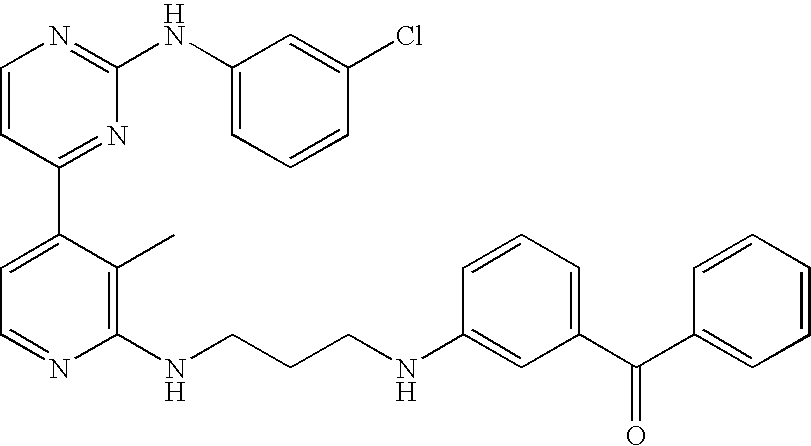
C1=CC(C2=CC=NC(NCCCNC3=CC(C(C4=CC=CC=C4)=O)=CC=C3)=C2C)=NC(NC2=CC=CC(Cl)=C2)=N1
